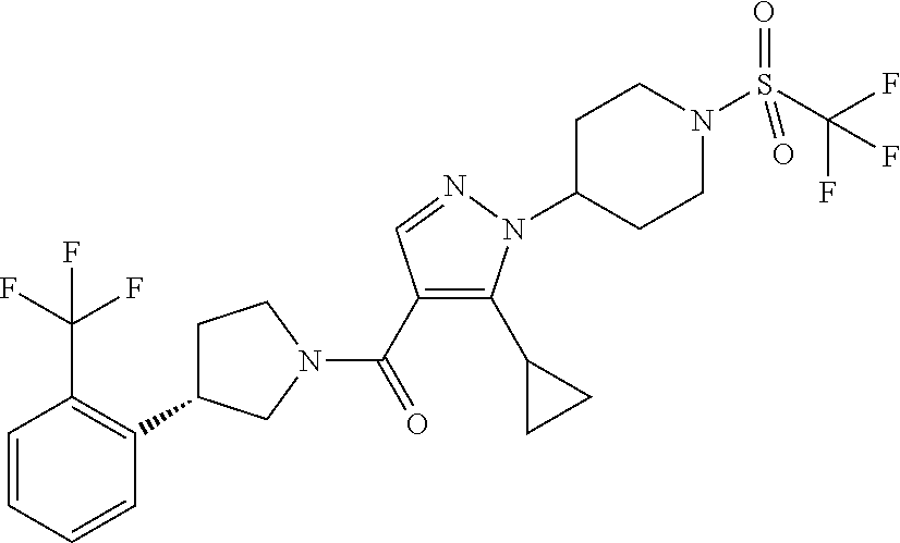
C1C(C2=C(C(F)(F)F)C=CC=C2)CN(C(=O)C2=C(C3CC3)N(C3CCN(S(C(F)(F)F)(=O)=O)CC3)N=C2)C1
